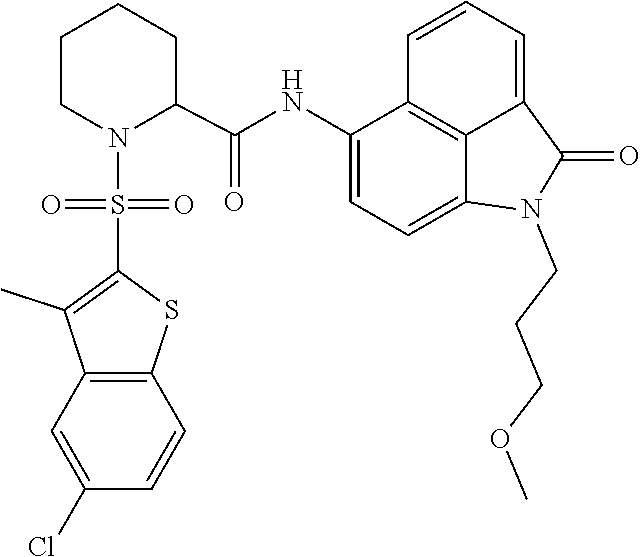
C1=C2C(=O)N(CCCOC)C3=CC=C(NC(C4CCCCN4S(=O)(C4=C(C)C5=C(S4)C=CC(Cl)=C5)=O)=O)C(=C23)C=C1
